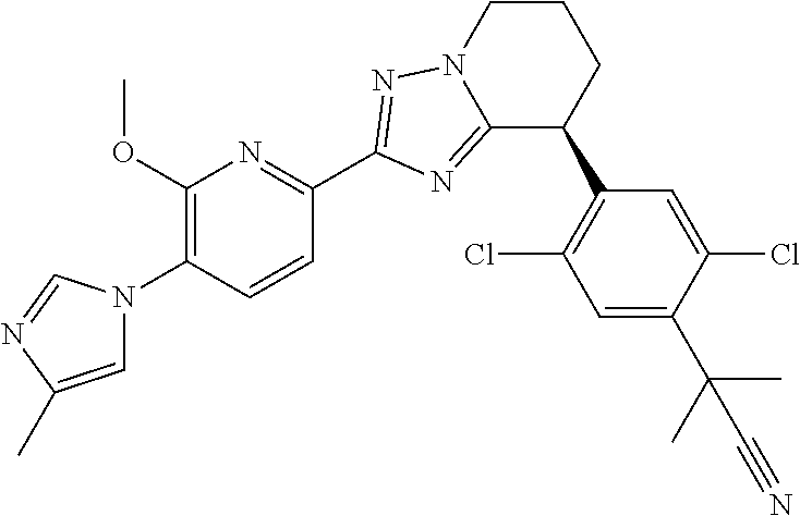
C1(OC)=C(N2C=C(C)N=C2)C=CC(C2=NN3C(=N2)C(C2=C(Cl)C=C(C(C)(C)C#N)C(Cl)=C2)CCC3)=N1
